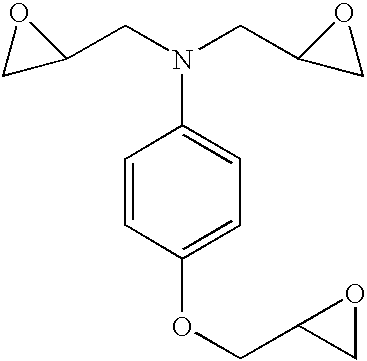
N(C1=CC=C(OCC2CO2)C=C1)(CC1OC1)CC1OC1
